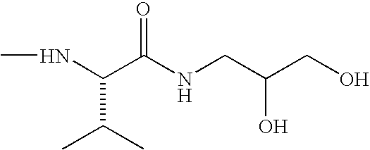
CNC(C(C)C)C(NCC(CO)O)=O
